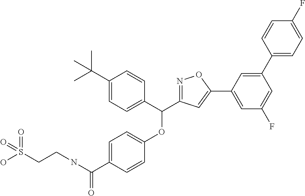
C1=C(C(NCCS(O)(=O)=O)=O)C=CC(OC(C2=CC=C(C(C)(C)C)C=C2)C2=NOC(C3=CC(F)=CC(C4=CC=C(F)C=C4)=C3)=C2)=C1
